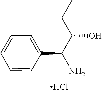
C1(C(C(CC)O)N)=CC=CC=C1.Cl
